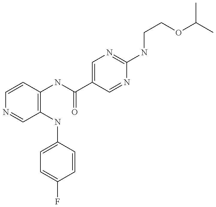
C1=CC(NC(C2=CN=C(NCCOC(C)C)N=C2)=O)=C(NC2=CC=C(F)C=C2)C=N1
